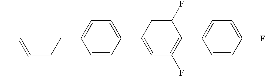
C1=CC(C2=CC(F)=C(C3=CC=C(F)C=C3)C(F)=C2)=CC=C1CCC=CC
